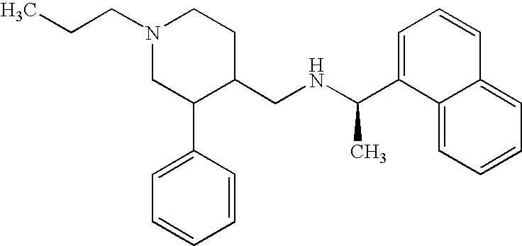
N1(CCC)CC(C2=CC=CC=C2)C(CNC(C2=CC=CC3=CC=CC=C23)C)CC1
